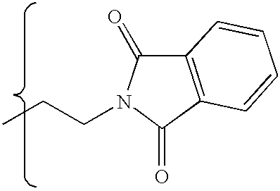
C12=C(C(=O)N(CCC)C1=O)C=CC=C2
